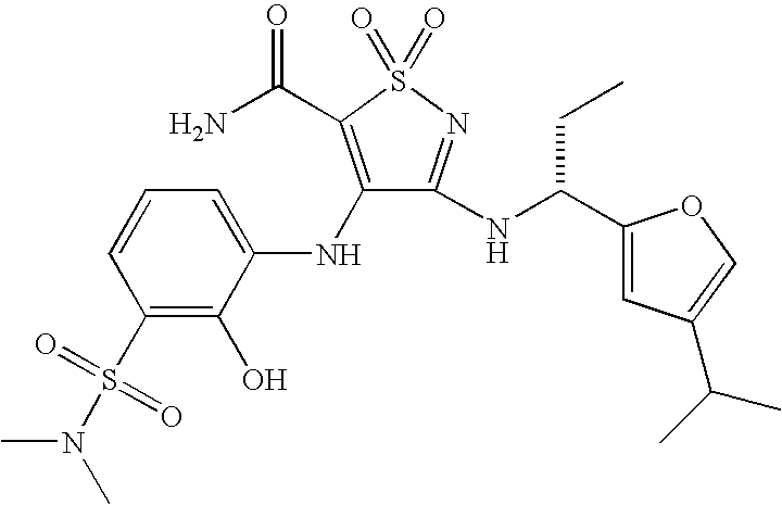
C1(S(N(C)C)(=O)=O)=C(O)C(NC2=C(C(N)=O)S(=O)(=O)N=C2NC(C2=CC(C(C)C)=CO2)CC)=CC=C1
